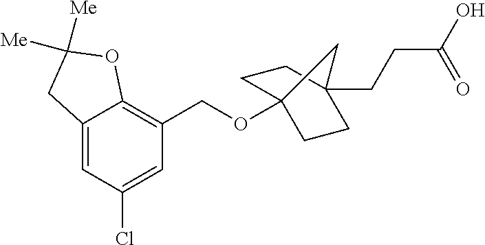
C12=CC(Cl)=CC(COC34CCC(CCC(O)=O)(CC3)C4)=C1OC([Me])([Me])C2
